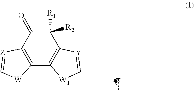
C1([R1])([R2])C(=O)C2=C(C3=C1[Y]=C[W1]3)[W]C=[Z]2
